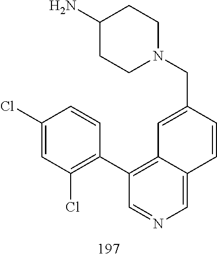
N1(CC2=CC3=C(C4=C(Cl)C=C(Cl)C=C4)C=NC=C3C=C2)CCC(N)CC1
